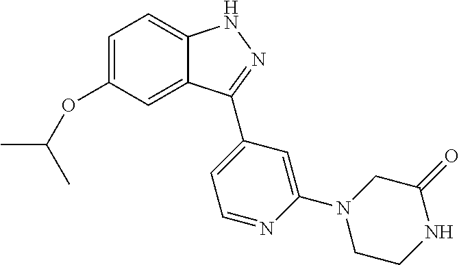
C1=C(OC(C)C)C=C2C(=C1)NN=C2C1=CC=NC(N2CCNC(=O)C2)=C1
